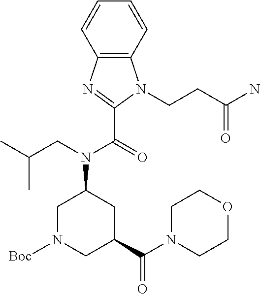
C1N([Boc])CC(C(N2CCOCC2)=O)CC1N(CC(C)C)C(=O)C1=NC2=C(N1CCC(N)=O)C=CC=C2
